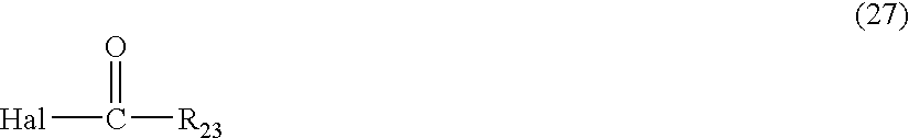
[Hal]C(=O)[R23]
